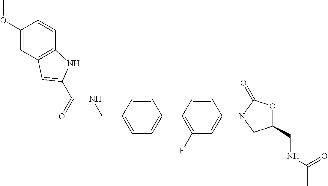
C1(CNC(=O)C2=CC3=C(C=CC(OC)=C3)N2)=CC=C(C2=C(F)C=C(N3CC(CNC(C)=O)OC3=O)C=C2)C=C1
